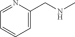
C1=C(CNC)N=CC=C1
